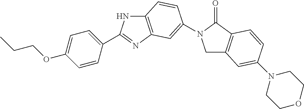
C1C2=C(C(=O)N1C1=CC3=C(NC(C4=CC=C(OCCC)C=C4)=N3)C=C1)C=CC(N1CCOCC1)=C2
